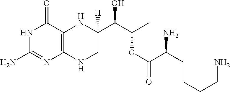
N1C(N)=NC2=C(C1=O)NC(C(C(C)OC(C(CCCCN)N)=O)O)([H])CN2
